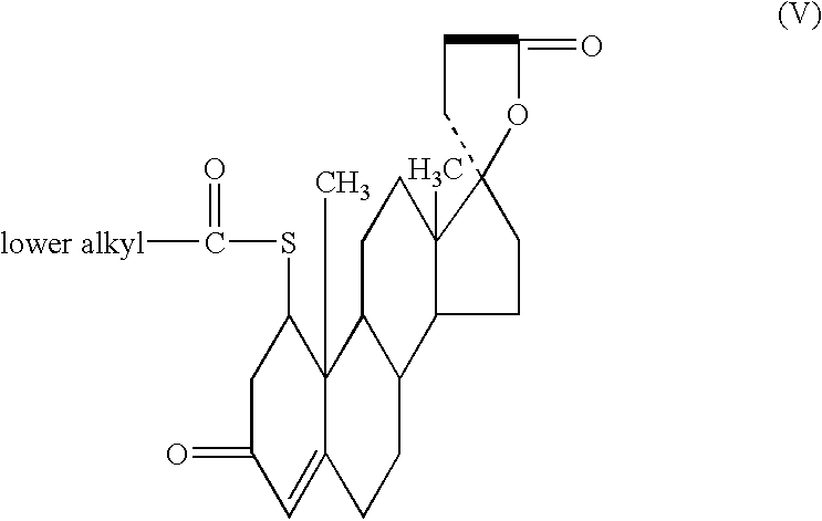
C1C(=O)C=C2C(C)(C1SC(=O)[lower alkyl])C1C(CC2)C2C(C)(CC1)C1(CC2)OC(=O)CC1
